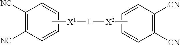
C1([NC])=C([NC])C=CC=C1.C[X1][L][X2]C.C1=CC([CN])=C([CN])C=C1
